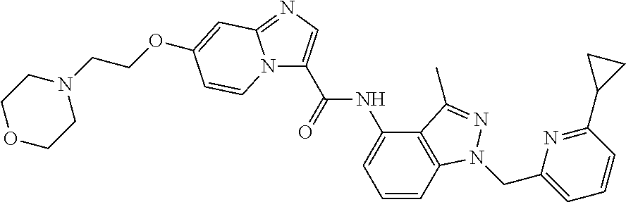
C1OCCN(CCOC2=CC3=NC=C(C(=O)NC4=CC=CC5=C4C(C)=NN5CC4=CC=CC(C5CC5)=N4)N3C=C2)C1
